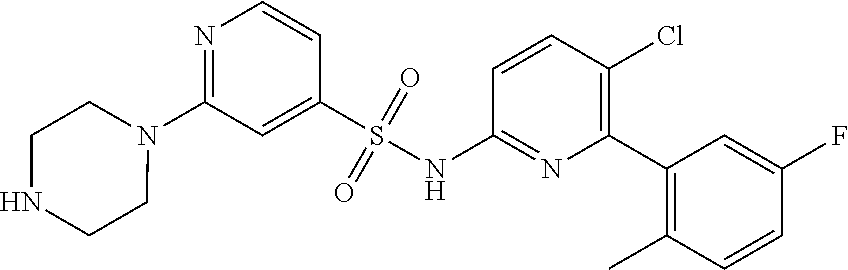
N1(C2=NC=CC(S(NC3=NC(C4=C(C)C=CC(F)=C4)=C(Cl)C=C3)(=O)=O)=C2)CCNCC1
